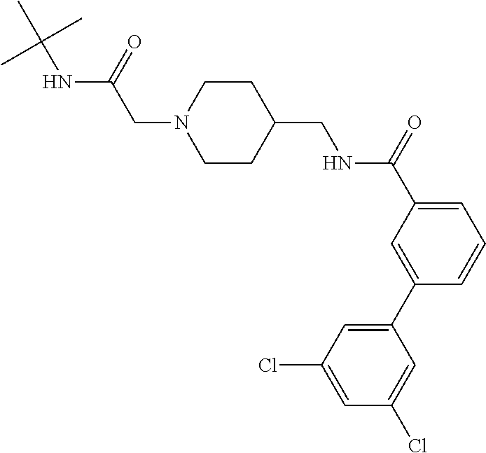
C(N1CCC(CNC(C2=CC=CC(C3=CC(Cl)=CC(Cl)=C3)=C2)=O)CC1)C(NC(C)(C)C)=O
